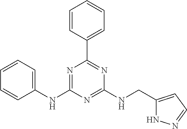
C1=CC(C2=NC(NCC3=CC=NN3)=NC(NC3=CC=CC=C3)=N2)=CC=C1
